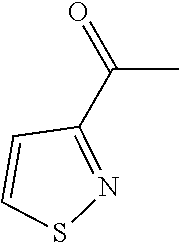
C1(C(C)=O)=NSC=C1
